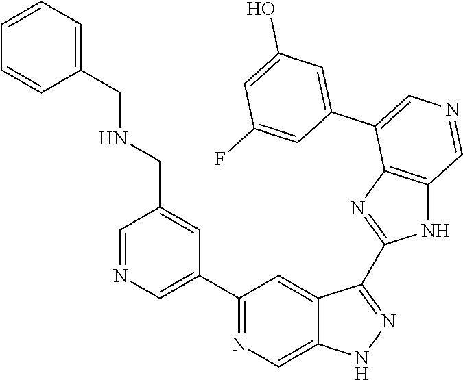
C1(C2=CN=CC(CNCC3=CC=CC=C3)=C2)=NC=C2C(=C1)C(C1=NC3=C(N1)C=NC=C3C1=CC(O)=CC(F)=C1)=NN2
